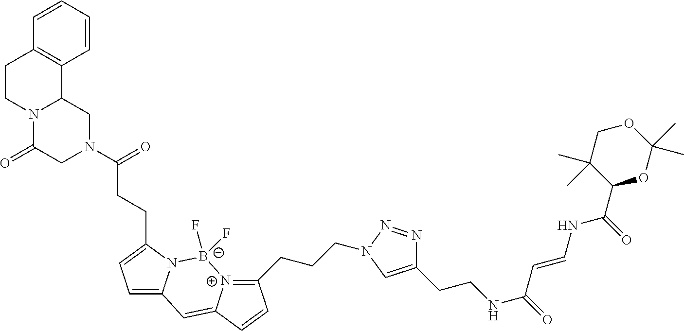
N12C(=O)CN(C(=O)CCC3=CC=C4N3[B-](F)(F)[N+]3=C(CCCN5N=NC(CCNC(=O)C=CNC(C6OC(C)(C)OCC6(C)C)=O)=C5)C=CC3=C4)CC1C1=C(CC2)C=CC=C1
